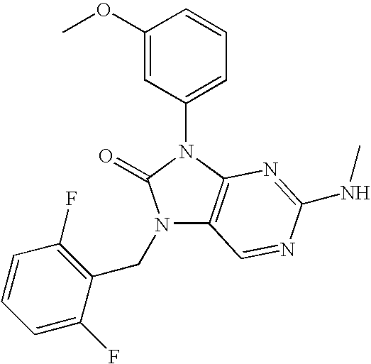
N1(CC2=C(F)C=CC=C2F)C2=C(N(C3=CC=CC(OC)=C3)C1=O)N=C(NC)N=C2
